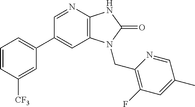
C1(C2=CC=CC([CF3])=C2)=CC2=C(N=C1)NC(=O)N2CC1=C(F)C=C(C)C=N1
